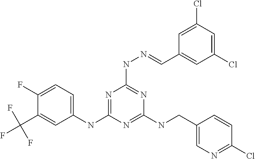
C1(NC2=NC(NN=CC3=CC(Cl)=CC(Cl)=C3)=NC(NCC3=CN=C(Cl)C=C3)=N2)=CC=C(F)C(C(F)(F)F)=C1
